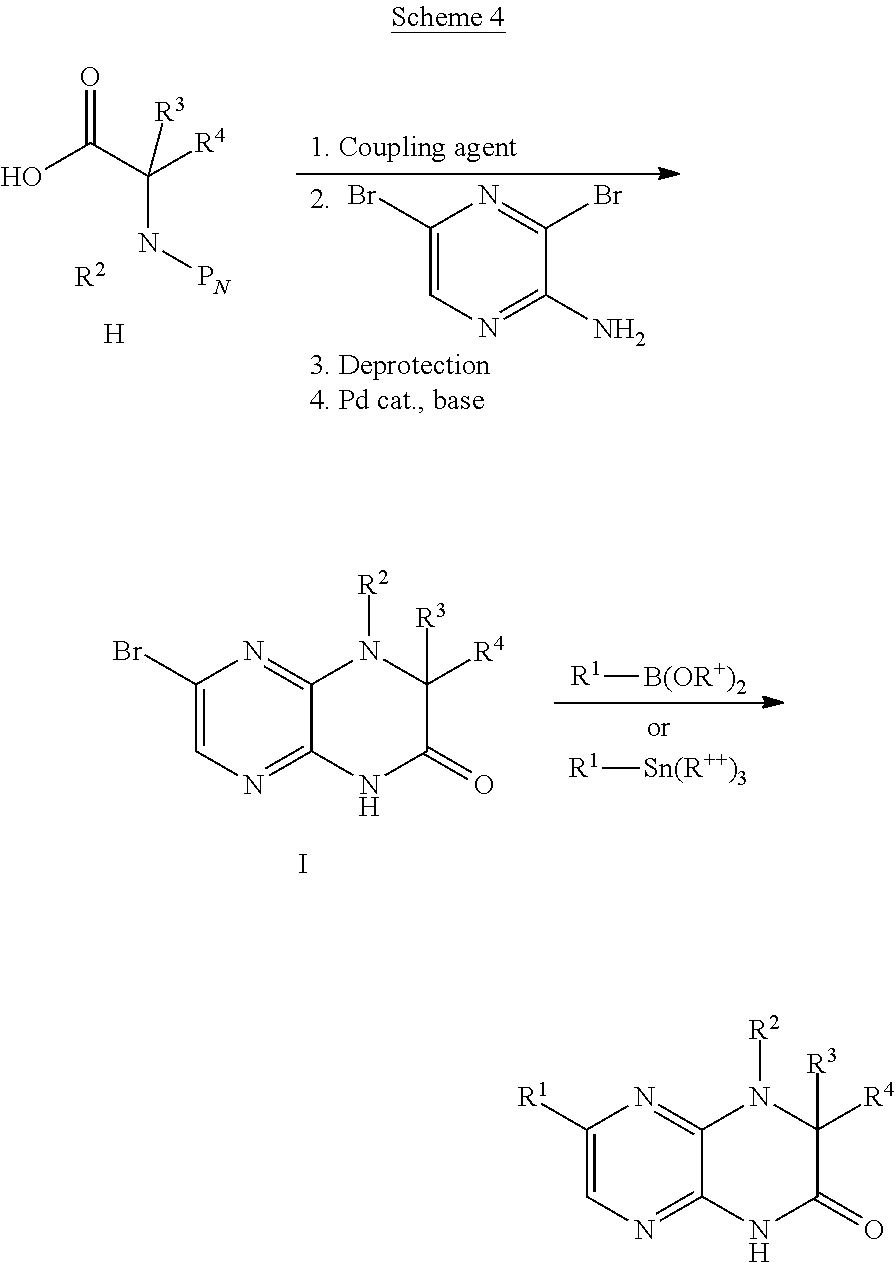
OC(C([R4])(N[PN])[R3])=O.[R2].[H].C1(Br)=CN=C(N)C(Br)=N1.[R1][B(OR+)2].[R1][Sn(R++)3].C1(Br)=CN=C2C(=N1)N([R2])C([R4])([R3])C(=O)N2.I.C1([R1])=CN=C2C(=N1)N([R2])C([R4])([R3])C(=O)N2
